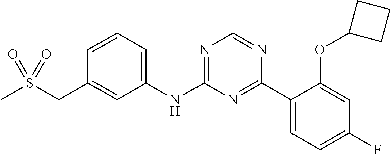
C1(NC2=NC=NC(C3=CC=C(F)C=C3OC3CCC3)=N2)=CC=CC(CS(C)(=O)=O)=C1
